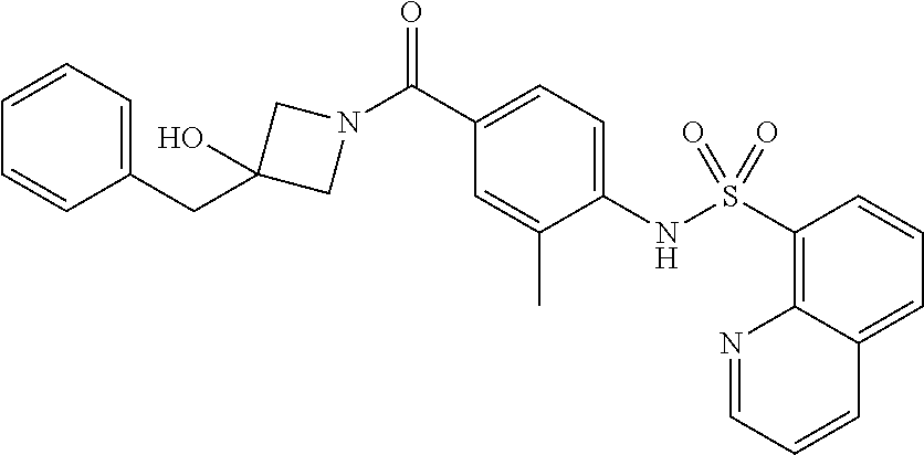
C1(C(N2CC(CC3=CC=CC=C3)(O)C2)=O)=CC=C(NS(C2=C3C(=CC=C2)C=CC=N3)(=O)=O)C(C)=C1
